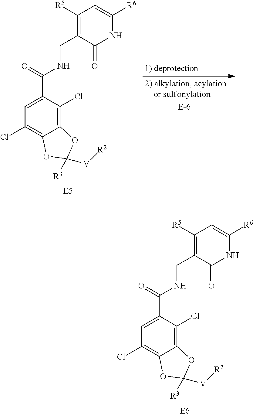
C1=C(C(=O)NCC2=C([R5])C=C([R6])NC2=O)C(Cl)=C2C(=C1Cl)OC([V][R2])([R3])O2.C1=C(C(=O)NCC2=C([R5])C=C([R6])NC2=O)C(Cl)=C2C(=C1Cl)OC([V][R2])([R3])O2
